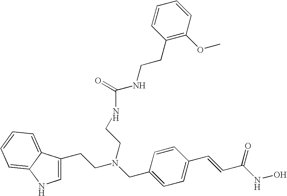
C1=C(CCN(CC2=CC=C(C=CC(NO)=O)C=C2)CCNC(NCCC2=C(OC)C=CC=C2)=O)C2=CC=CC=C2N1
